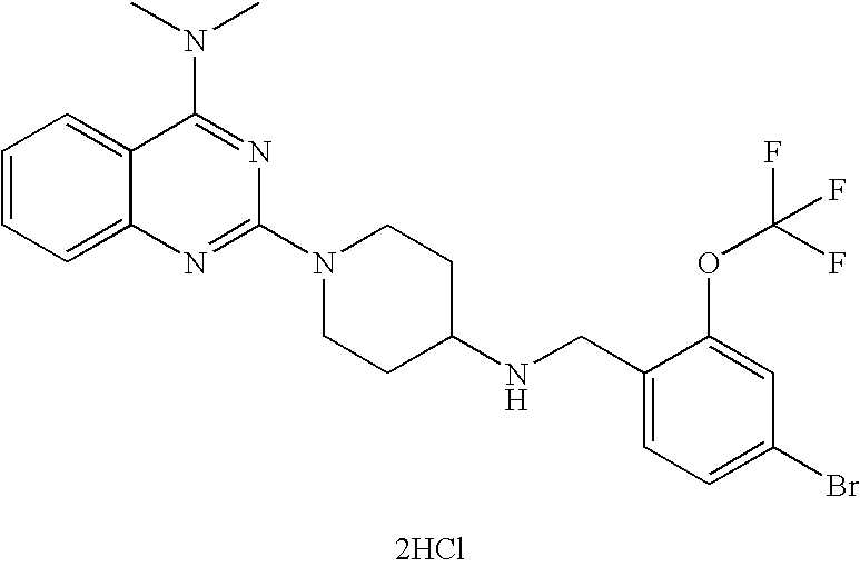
C1=CC=C2C(=C1)C(N(C)C)=NC(N1CCC(NCC3=CC=C(Br)C=C3OC(F)(F)F)CC1)=N2.[2HCl]
